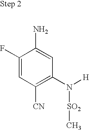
C1(F)=CC([CN])=C(N([SO2]C)[H])C=C1N
